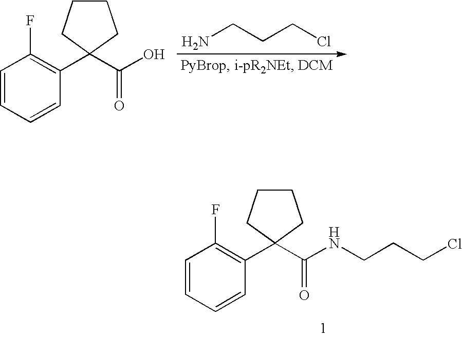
C1=CC=CC(C2(C(O)=O)CCCC2)=C1F.NCCCCl.C1=CC=CC(C2(C(NCCCCl)=O)CCCC2)=C1F
